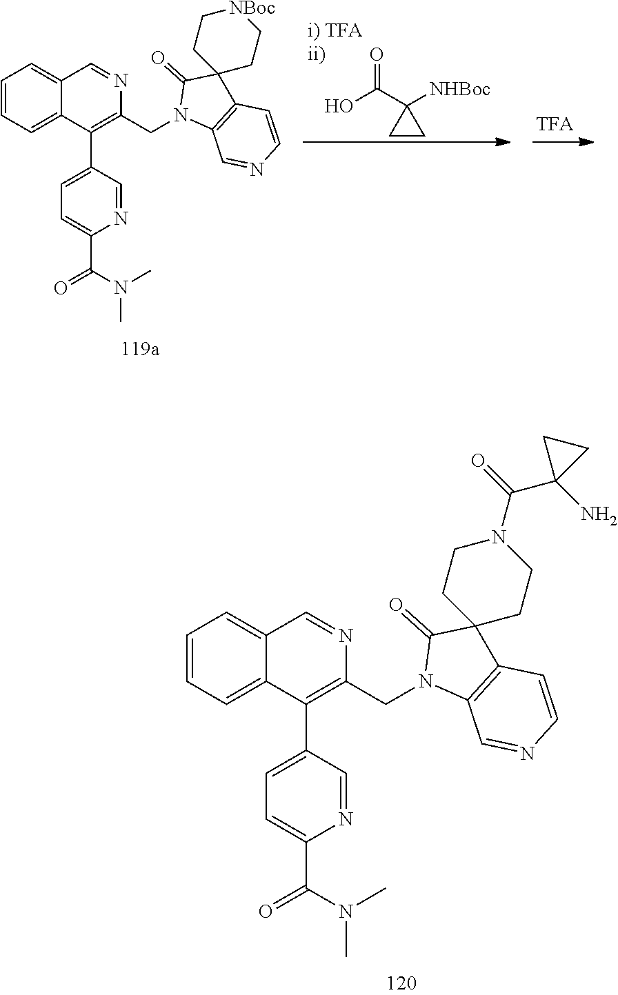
O=C(C1([NHBoc])CC1)O.C1=CC=C2C(=C1)C=NC(CN1C3=C(C4(C1=O)CC[NBoc]CC4)C=CN=C3)=C2C1=CC=C(C(N(C)C)=O)N=C1.C1=CC=C2C(=C1)C=NC(CN1C3=C(C4(C1=O)CCN(C(=O)C1(N)CC1)CC4)C=CN=C3)=C2C1=CC=C(C(N(C)C)=O)N=C1
